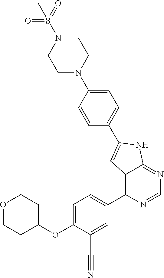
O(C1=CC=C(C2=C3C(=NC=N2)NC(C2=CC=C(N4CCN(S(=O)(=O)C)CC4)C=C2)=C3)C=C1C#N)C1CCOCC1
